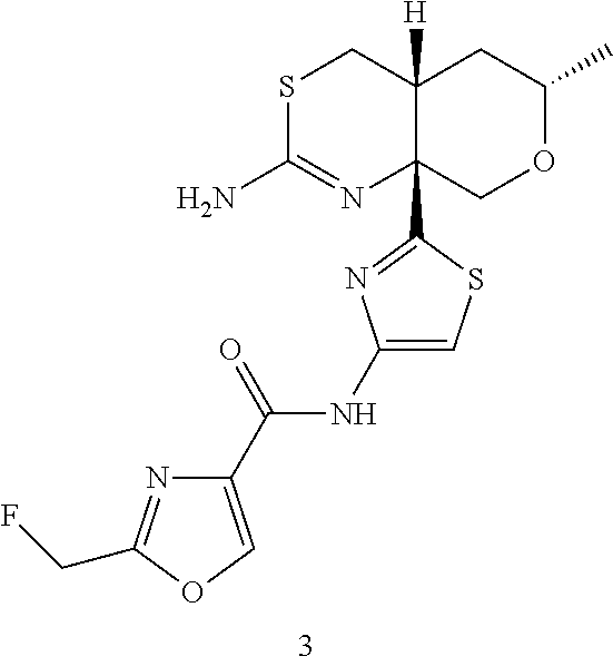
NC1=NC2(C3=NC(NC(C4=COC(CF)=N4)=O)=CS3)C([H])(CS1)CC(C)OC2
